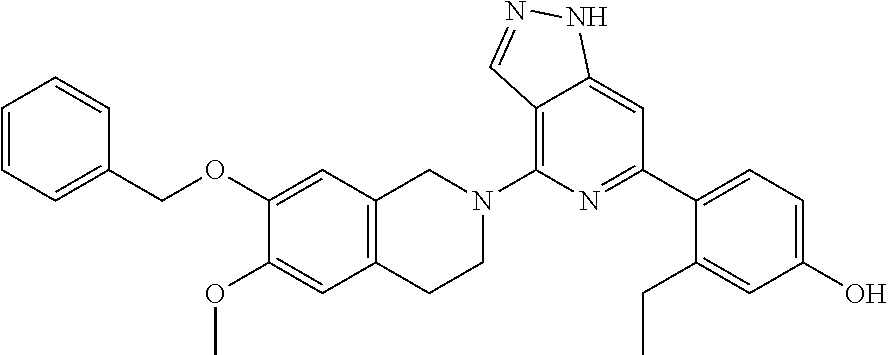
C12=C(N3CC4=C(CC3)C=C(OC)C(OCC3=CC=CC=C3)=C4)N=C(C3=CC=C(O)C=C3CC)C=C1NN=C2
